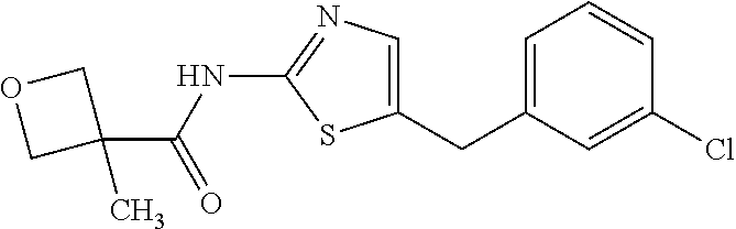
C1=C(CC2=CN=C(NC(=O)C3(C)COC3)S2)C=C(Cl)C=C1
